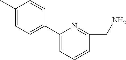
C1(C)=CC=C(C2=CC=CC(CN)=N2)C=C1
